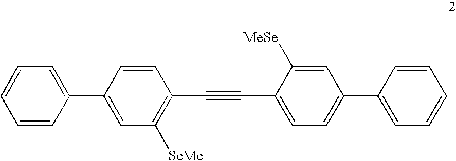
C1=CC(C2=CC([SeMe])=C(C#CC3=CC=C(C4=CC=CC=C4)C=C3[MeSe])C=C2)=CC=C1
